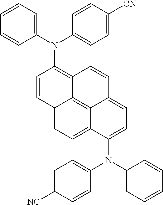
C1=CC2=CC=C3C4=C2C(=C1N(C1=CC=CC=C1)C1=CC=C([CN])C=C1)C=CC4=CC=C3N(C1=CC=C([NC])C=C1)C1=CC=CC=C1
